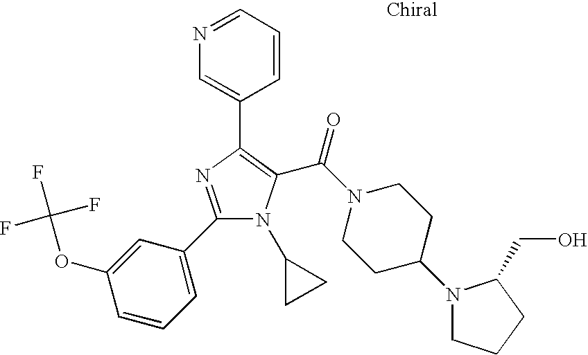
C1=CC=NC=C1C1=C(C(N2CCC(N3CCCC3CO)CC2)=O)N(C2CC2)C(C2=CC=CC(OC(F)(F)F)=C2)=N1
